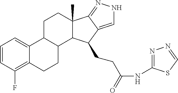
C1=CC(F)=C2C(=C1)C1C(CC2)C2C(C)(CC1)C1=NNC=C1C2CCC(NC1=NN=CS1)=O
